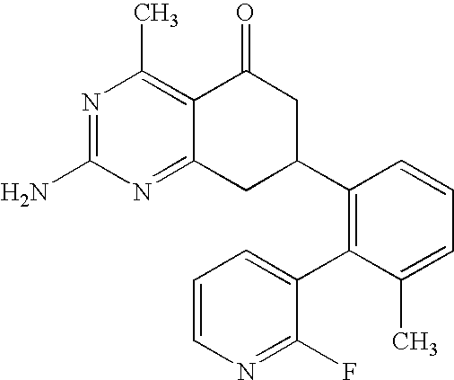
C12=NC(N)=NC(C)=C1C(=O)CC(C1=C(C3=CC=CN=C3F)C(C)=CC=C1)C2
